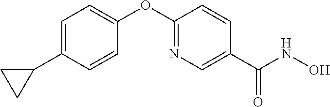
C1=C(C2CC2)C=CC(OC2=NC=C(C(NO)=O)C=C2)=C1
